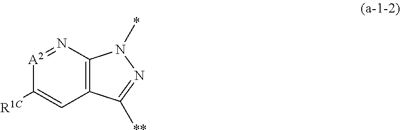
N1=[A2]C([R1C])=CC2=C1N(*)N=C2[**]
